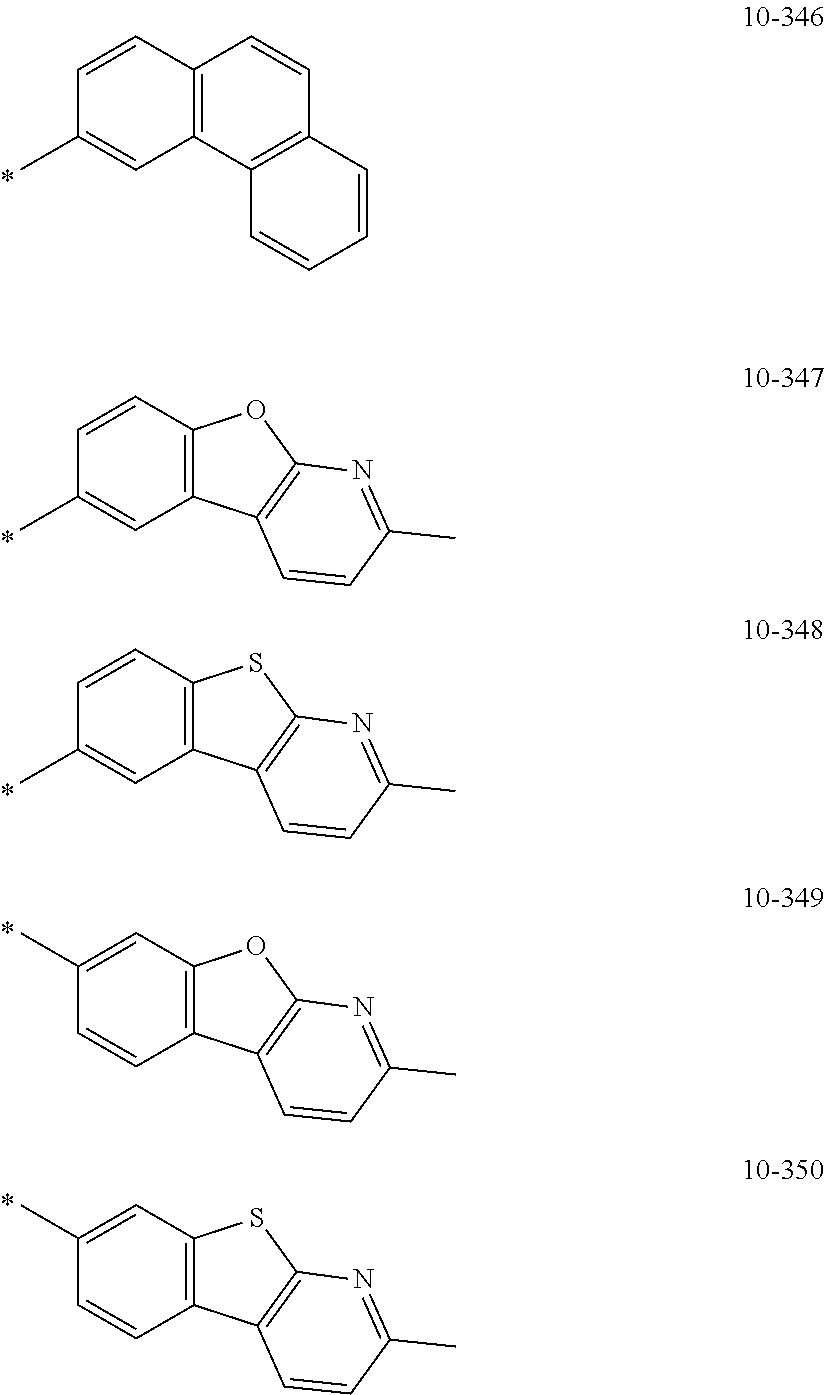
C1=CC2=C(C=C1C)C1=C(C=C2)C=CC=C1.C1=CC2=C(C=C1C)C1=C(O2)N=C(C)C=C1.C1=CC2=C(C=C1C)C1=C(S2)N=C(C)C=C1.C1(C)=CC2=C(C=C1)C1=C(O2)N=C(C)C=C1.C1(C)=CC2=C(C=C1)C1=C(S2)N=C(C)C=C1
